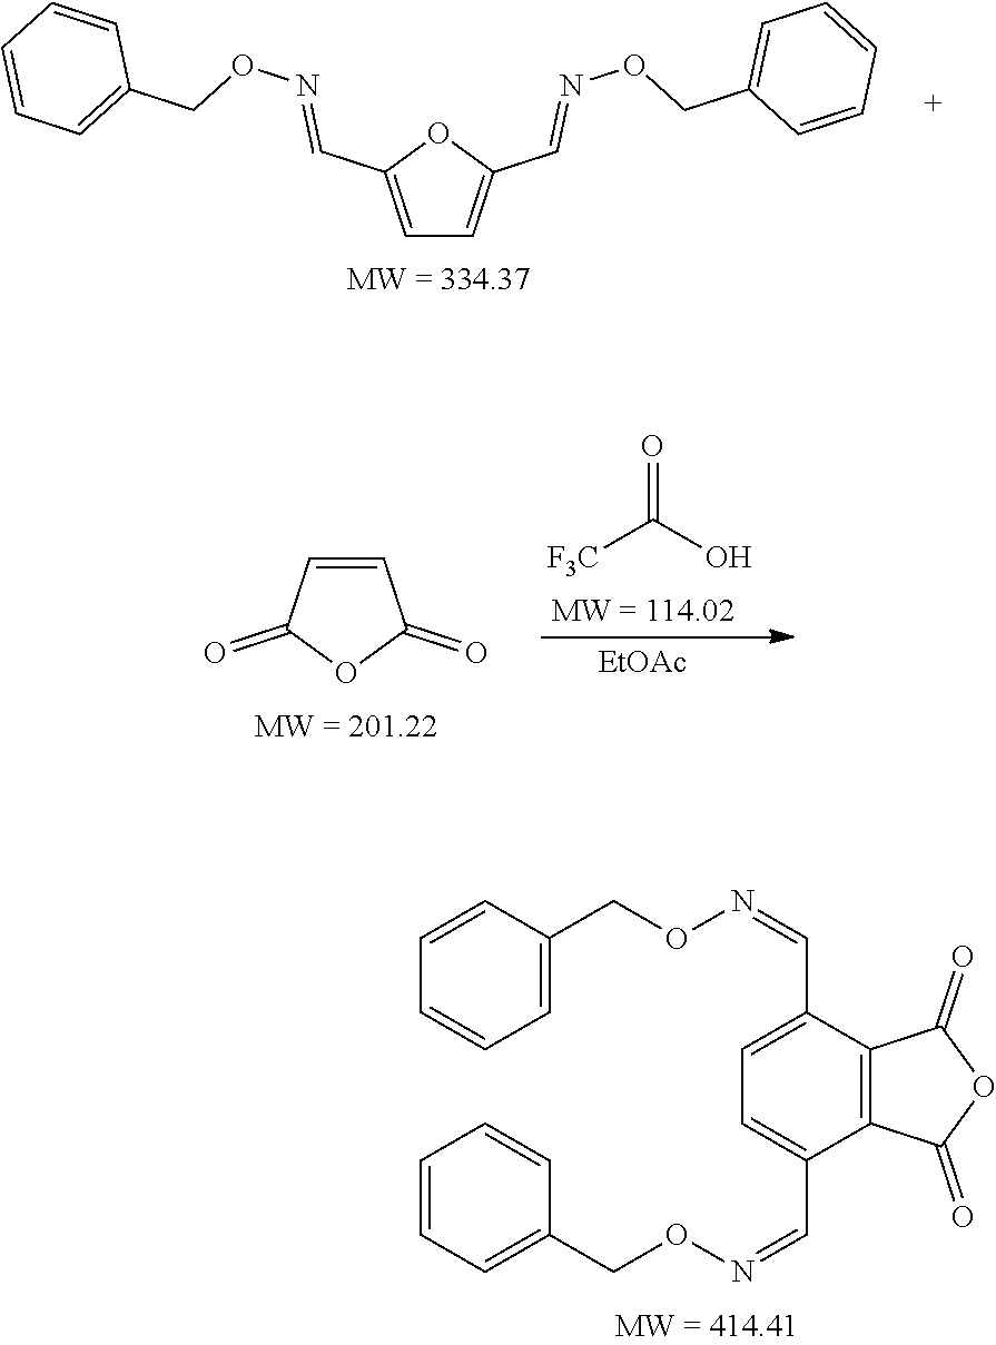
C1=C(C=NOCC2=CC=CC=C2)OC(C=NOCC2=CC=CC=C2)=C1.C1=CC(=O)OC1=O.O=C(O)[F3C].[EtOAc].C1=CC(CON=CC2=CC=C(C=NOCC3=CC=CC=C3)C3=C2C(=O)OC3=O)=CC=C1
